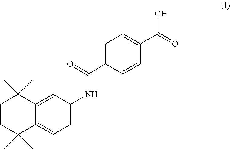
C12=CC(NC(C3=CC=C(C(=O)O)C=C3)=O)=CC=C1C(C)(C)CCC2(C)C
